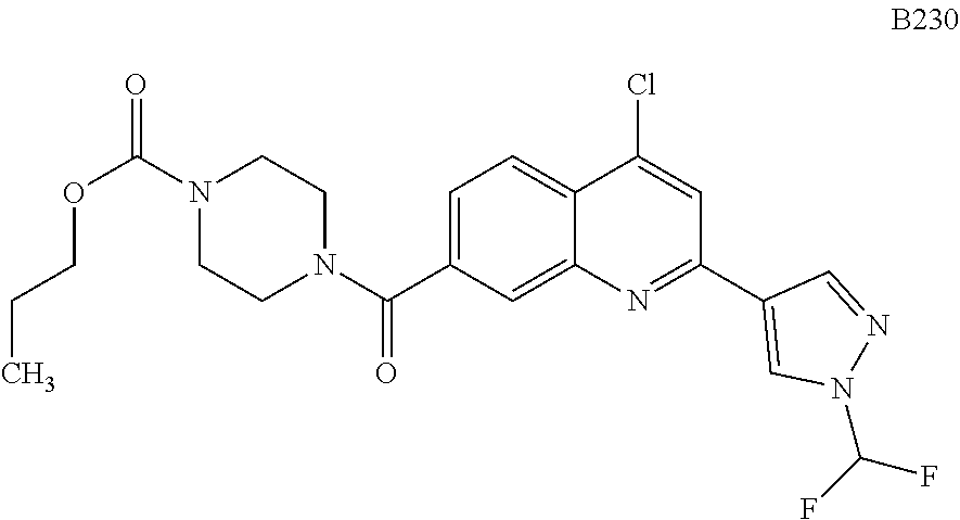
C1=C(C(N2CCN(C(=O)OCCC)CC2)=O)C=C2C(=C1)C(Cl)=CC(C1=CN(C(F)F)N=C1)=N2
